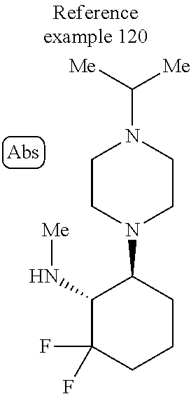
N(C1C(F)(F)CCCC1N1CCN(C([Me])[Me])CC1)[Me]
